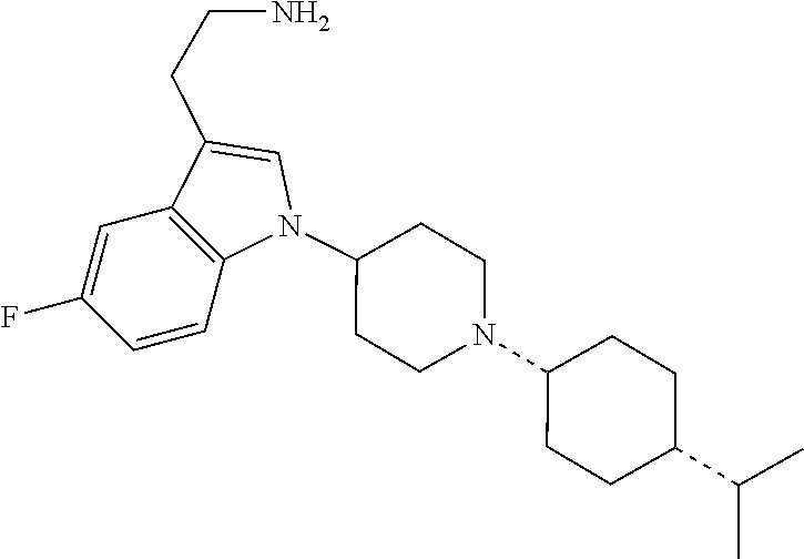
N1(C2CCN(C3CCC(C(C)C)CC3)CC2)C=C(CCN)C2=C1C=CC(F)=C2
